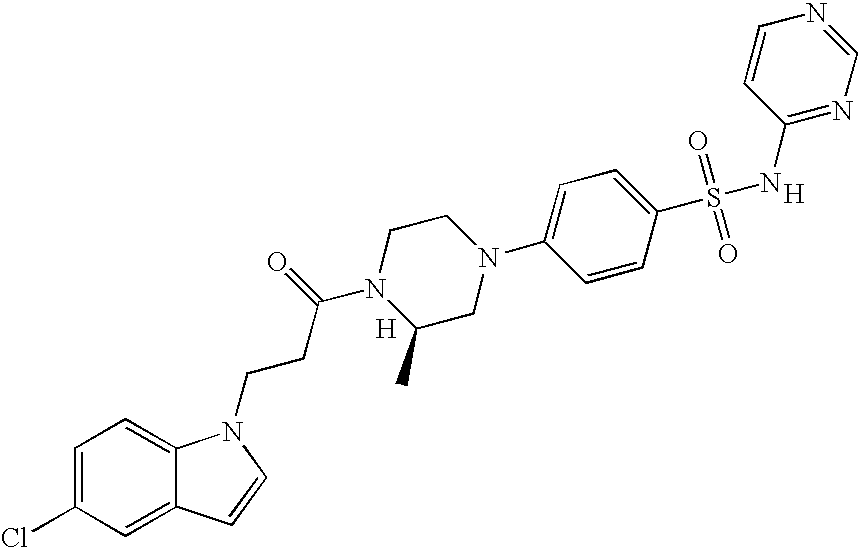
C1=C(Cl)C=C2C(=C1)N(CCC(N1C(C)CN(C3=CC=C(S(=O)(=O)NC4=NC=NC=C4)C=C3)CC1)=O)C=C2.[H].[H]
